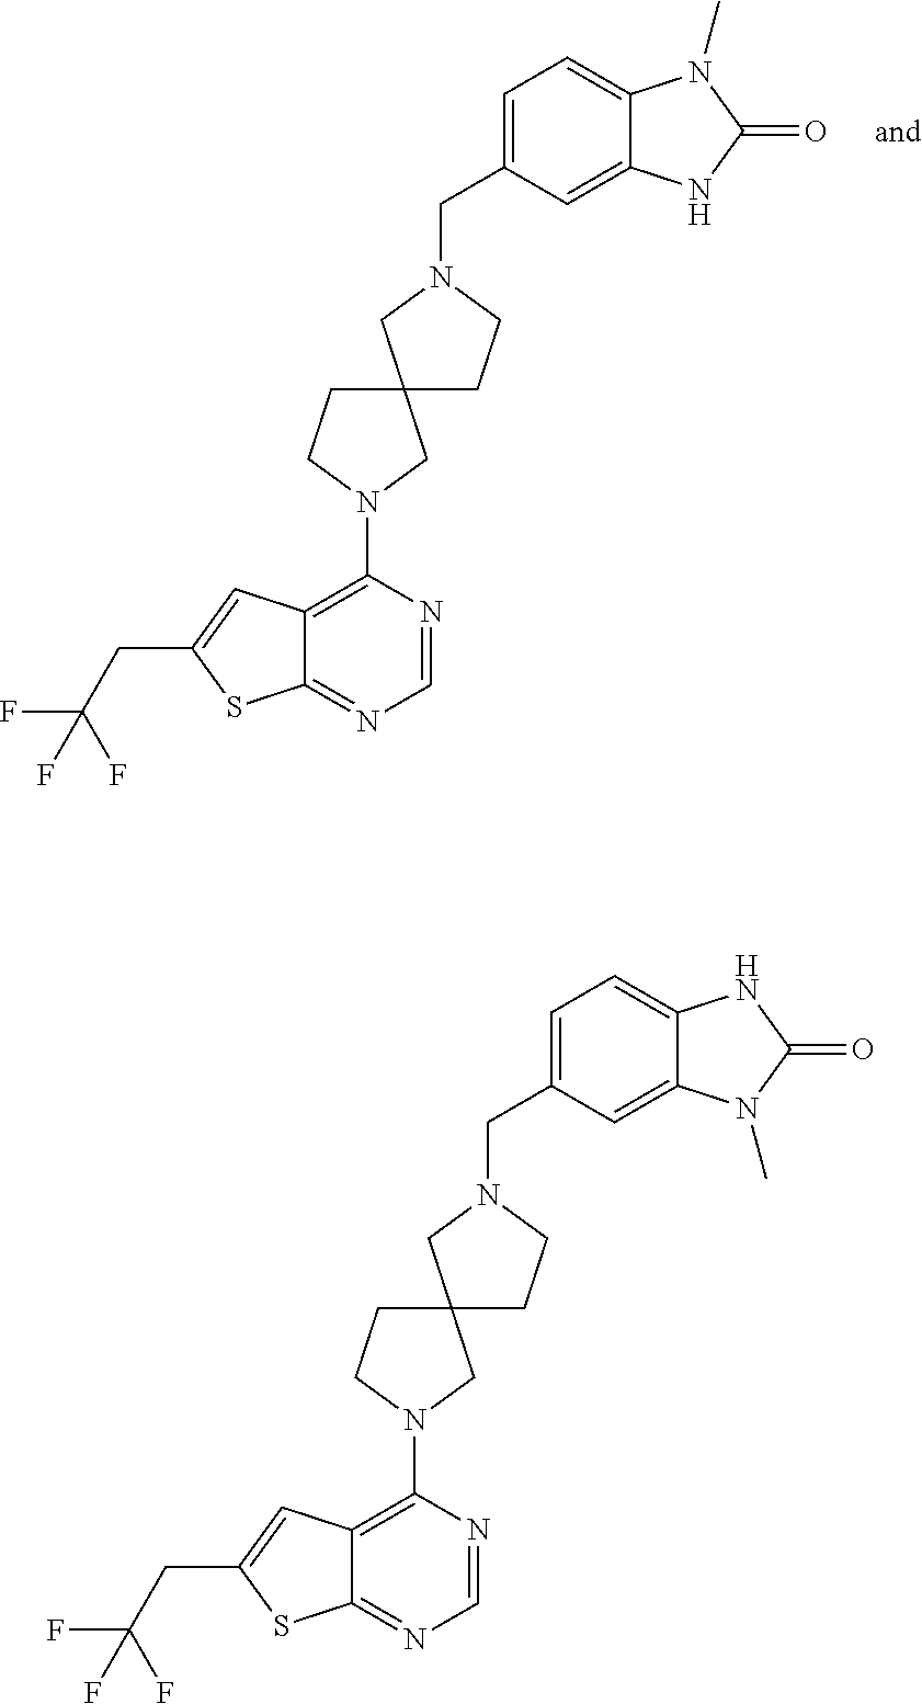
C12=C(N3CC4(CC3)CCN(CC3=CC=C5C(=C3)NC(=O)N5C)C4)N=CN=C1SC(CC(F)(F)F)=C2.C12=C(N3CC4(CC3)CCN(CC3=CC=C5C(=C3)N(C)C(=O)N5)C4)N=CN=C1SC(CC(F)(F)F)=C2
